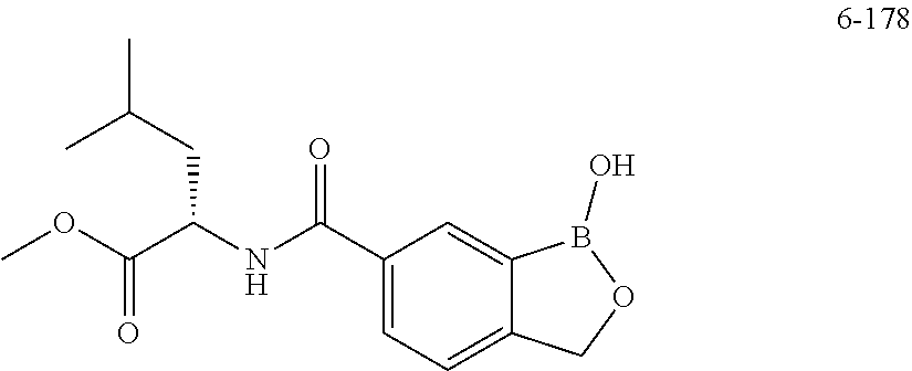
C1=C(C(NC(C(OC)=O)CC(C)C)=O)C=C2C(=C1)COB2O
